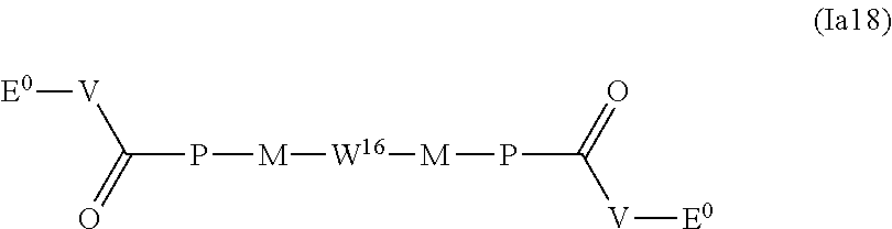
[E0][V]C(=O)P[M][W16][M]PC([V][E0])=O
